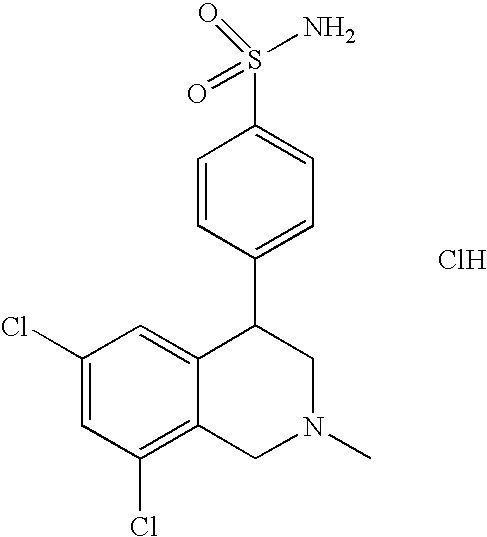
C1(Cl)=CC(Cl)=C2C(=C1)C(C1=CC=C(S(=O)(=O)N)C=C1)CN(C)C2.Cl
